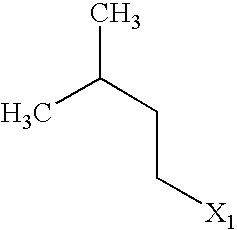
CC(CC[X1])C
